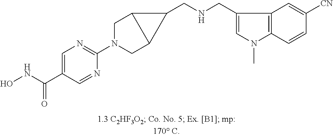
C1=C(C(NO)=O)C=NC(N2CC3C(C2)C3CNCC2=CN(C)C3=C2C=C([CN])C=C3)=N1
